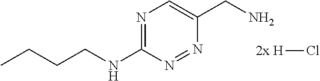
N1=C(NCCCC)N=NC(CN)=C1.[2x H]Cl
